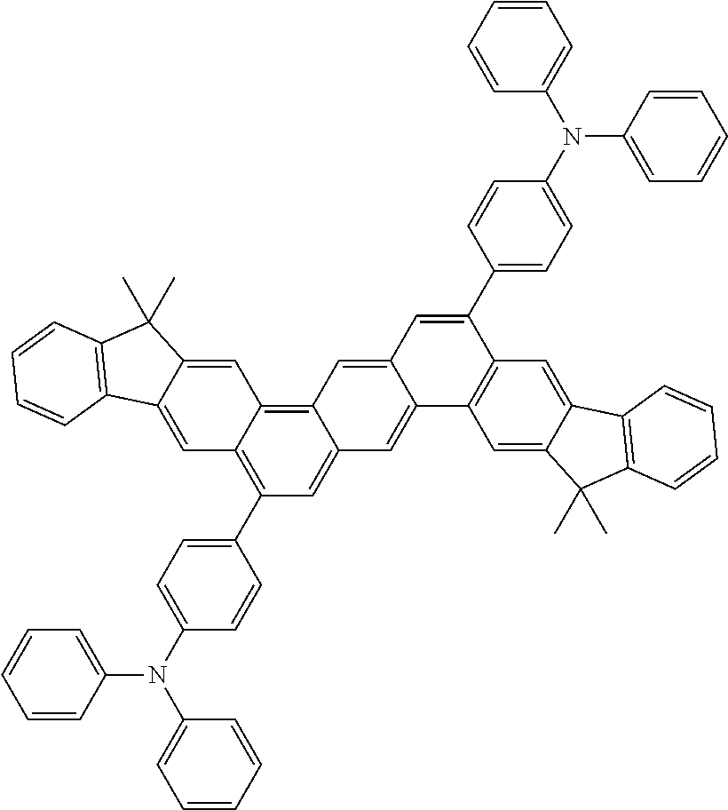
C1(C2=CC=C(N(C3=CC=CC=C3)C3=CC=CC=C3)C=C2)=C2C(=C3C(=C1)C=C1C(=C3)C=C(C3=CC=C(N(C4=CC=CC=C4)C4=CC=CC=C4)C=C3)C3=C1C=C1C(=C3)C3=C(C1(C)C)C=CC=C3)C=C1C(=C2)C2=C(C1(C)C)C=CC=C2
